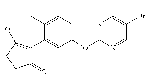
C1(=O)C(C2=CC(OC3=NC=C(Br)C=N3)=CC=C2CC)=C(O)CC1
